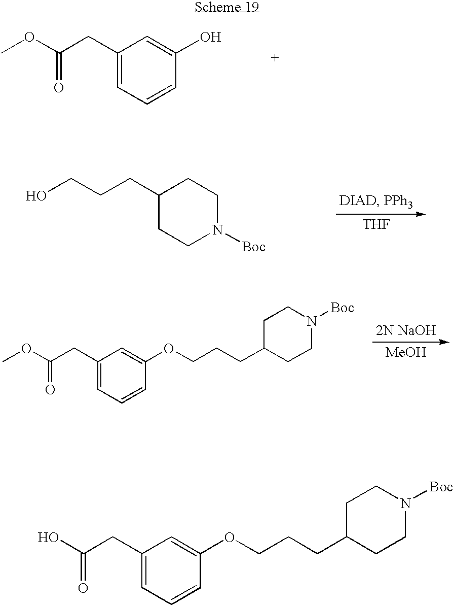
COC(CC1=CC=CC(O)=C1)=O.OCCCC1CCN([Boc])CC1.[THF].COC(CC1=CC=CC(OCCCC2CCN([Boc])CC2)=C1)=O.[MeOH].OC(CC1=CC=CC(OCCCC2CCN([Boc])CC2)=C1)=O
